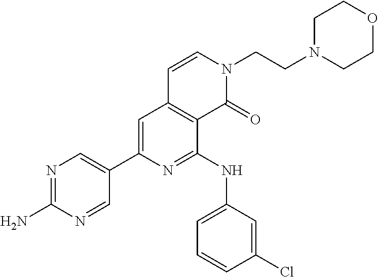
C1(C2=CC3=C(C(NC4=CC=CC(Cl)=C4)=N2)C(=O)N(CCN2CCOCC2)C=C3)=CN=C(N)N=C1
